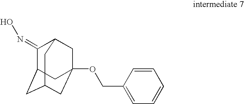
C1(=NO)C2CC3CC(OCC4=CC=CC=C4)(CC1C3)C2
